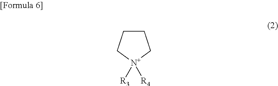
C1CC[N+]([R3])([R4])C1
